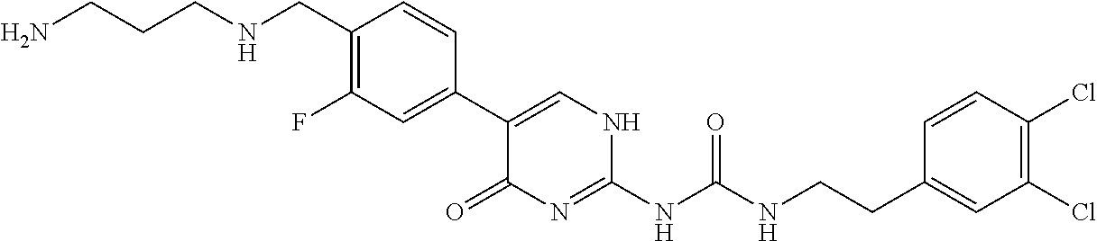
C1(C2=CC(F)=C(CNCCCN)C=C2)=CNC(NC(NCCC2=CC(Cl)=C(Cl)C=C2)=O)=NC1=O
